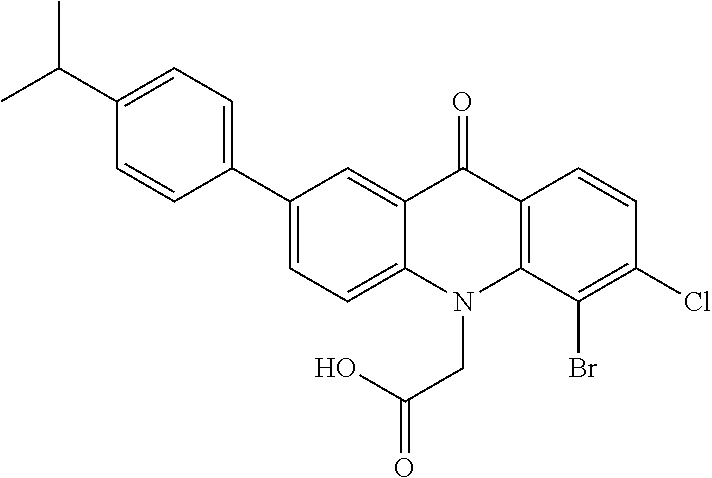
C12=CC(C3=CC=C(C(C)C)C=C3)=CC=C1N(CC(O)=O)C1=C(C2=O)C=CC(Cl)=C1Br
